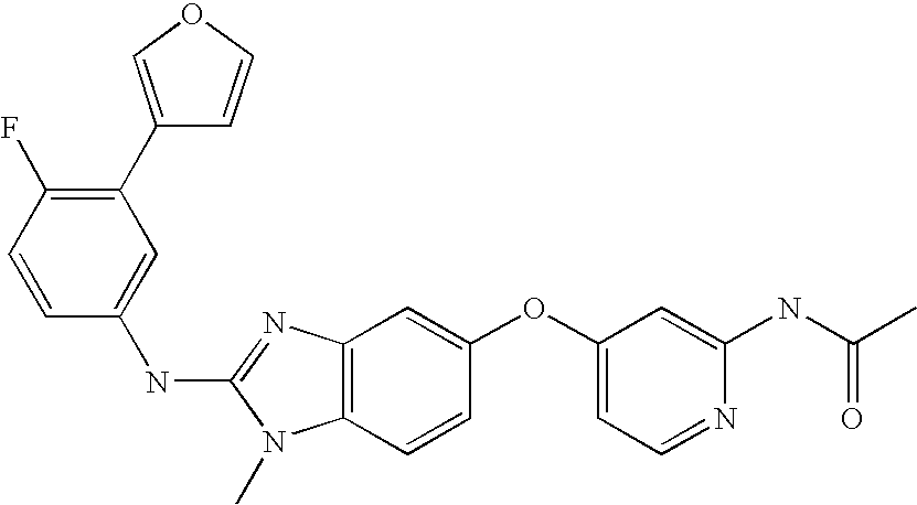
C1(C2=COC=C2)=C(F)C=CC(NC2=NC3=C(N2C)C=CC(OC2=CC=NC(NC(C)=O)=C2)=C3)=C1
